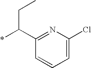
C1(C(*)CC)=NC(Cl)=CC=C1
